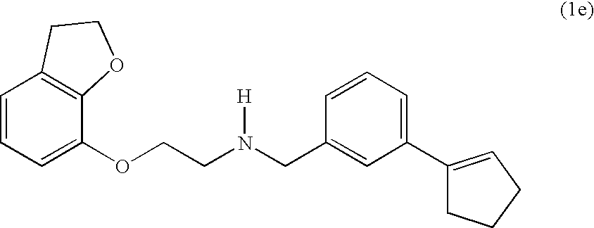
C1=CC=C(OCCN(CC2=CC(C3=CCCC3)=CC=C2)[H])C2=C1CCO2
